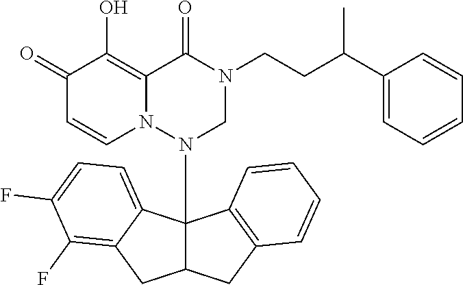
C1(=O)C=CN2C(=C1O)C(=O)N(CCC(C1=CC=CC=C1)C)CN2C12C(CC3=C1C=CC=C3)CC1=C(F)C(F)=CC=C21
